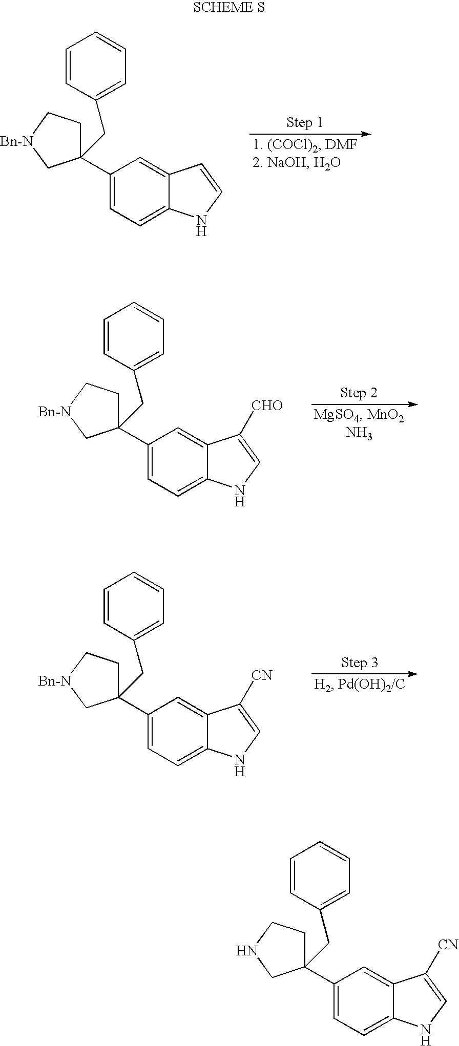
C1(C2(CC3=CC=CC=C3)CC[Bn-N]C2)=CC=C2C(=C1)C=CN2.C1(C2(CC3=CC=CC=C3)CC[Bn-N]C2)=CC=C2C(=C1)C([CHO])=CN2.C1(C2(CC3=CC=CC=C3)CC[Bn-N]C2)=CC=C2C(=C1)C([CN])=CN2.C1(C2(CC3=CC=CC=C3)CCNC2)=CC=C2C(=C1)C([CN])=CN2
